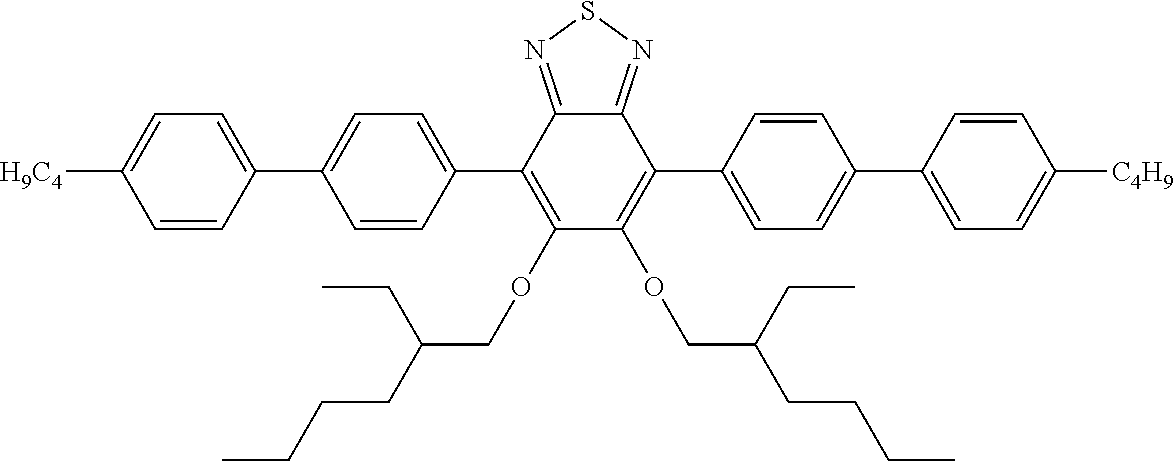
C12=NSN=C1C(C1=CC=C(C3=CC=C([C4H9])C=C3)C=C1)=C(OCC(CCCC)CC)C(OCC(CCCC)CC)=C2C1=CC=C(C2=CC=C([H9C4])C=C2)C=C1
